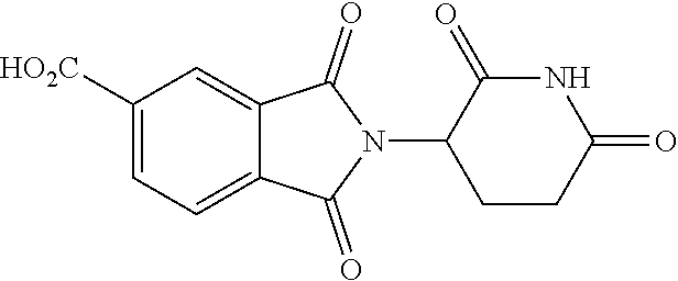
C1=C2C(=CC=C1[HO2C])C(=O)N(C1CCC(=O)NC1=O)C2=O
